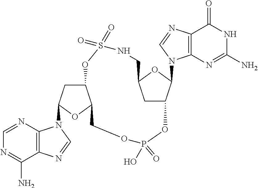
C1=NC2=C(C(N)=N1)N=CN2C1CC2C(O1)COP(O)(=O)OC1CC(OC1N1C3=C(C(=O)NC(N)=N3)N=C1)CNS(=O)(=O)O2
